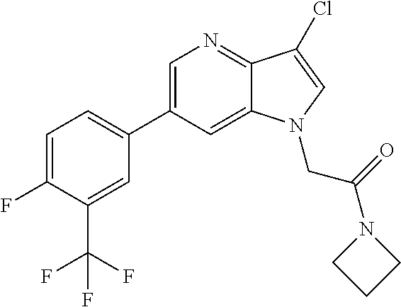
C1(C2=CN=C3C(=C2)N(CC(=O)N2CCC2)C=C3Cl)=CC=C(F)C(C(F)(F)F)=C1
